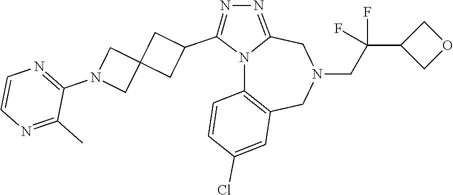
N12C3=C(CN(CC(C4COC4)(F)F)CC1=NN=C2C1CC2(C1)CN(C1=NC=CN=C1C)C2)C=C(Cl)C=C3
